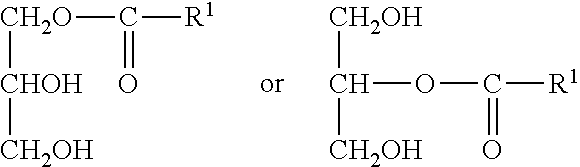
[CH2O]([CHOH][CH2OH])C(=O)[R1].[CH2OH]C([CH2OH])OC(=O)[R1]
